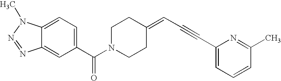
C12=CC=C(C(N3CCC(=CC#CC4=CC=CC(C)=N4)CC3)=O)C=C1N=NN2C
